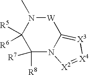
C1([R8])([R7])N2C(=[X3][X4]=[X2]2)[W]N(C)C1([R5])[R6]
